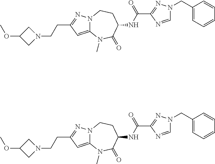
N12C(=CC(CCN3CC(OC)C3)=N1)N(C)C(=O)C(NC(=O)C1=NN(CC3=CC=CC=C3)C=N1)CC2.N12C(=CC(CCN3CC(OC)C3)=N1)N(C)C(=O)C(NC(=O)C1=NN(CC3=CC=CC=C3)C=N1)CC2
